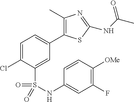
C1=C(Cl)C(S(=O)(=O)NC2=CC(F)=C([OMe])C=C2)=CC(C2=C(C)N=C(NC(C)=O)S2)=C1
